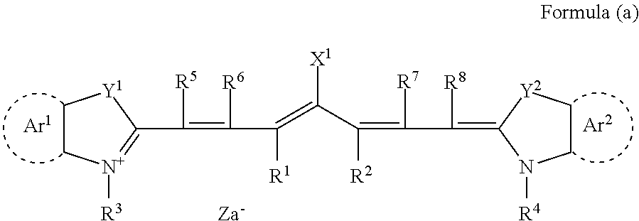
[Za-].C1C[N+]([R3])=C(C([R5])=C([R6])C([R1])=C(C([R2])=C([R7])C(=C2N([R4])CC[Y2]2)[R8])[X1])[Y1]1
